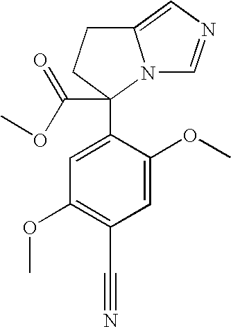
C1=C(OC)C(C2(C(OC)=O)N3C(=CN=C3)CC2)=CC(OC)=C1C#N
